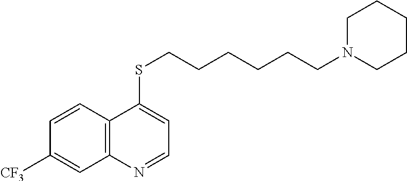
C12=C(C=CC([CF3])=C1)C(SCCCCCCN1CCCCC1)=CC=N2
